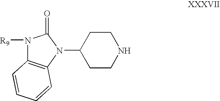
N1([R9])C2=C(N(C3CCNCC3)C1=O)C=CC=C2
